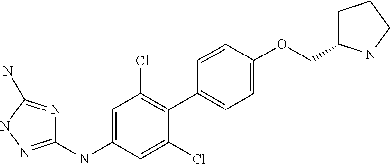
C1(NC2=CC(Cl)=C(C3=CC=C(OCC4CCCN4)C=C3)C(Cl)=C2)=NNC(N)=N1
